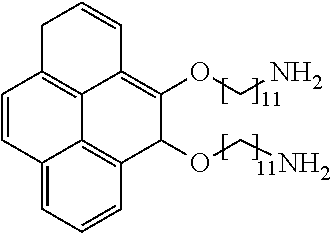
C12=CC=CC3=C1C1=C(C=C2)CC=CC1=C(OCN)C3OCN
